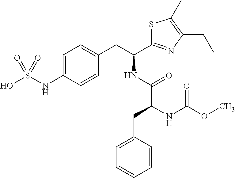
C1=C(NS(O)(=O)=O)C=CC(CC(NC(C(NC(=O)OC)CC2=CC=CC=C2)=O)C2=NC(CC)=C(C)S2)=C1
